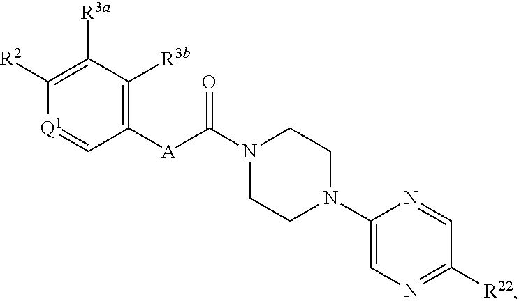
N1(C([A]C2=C([R3b])C([R3a])=C([R2])[Q1]=C2)=O)CCN(C2=CN=C([R22])C=N2)CC1
